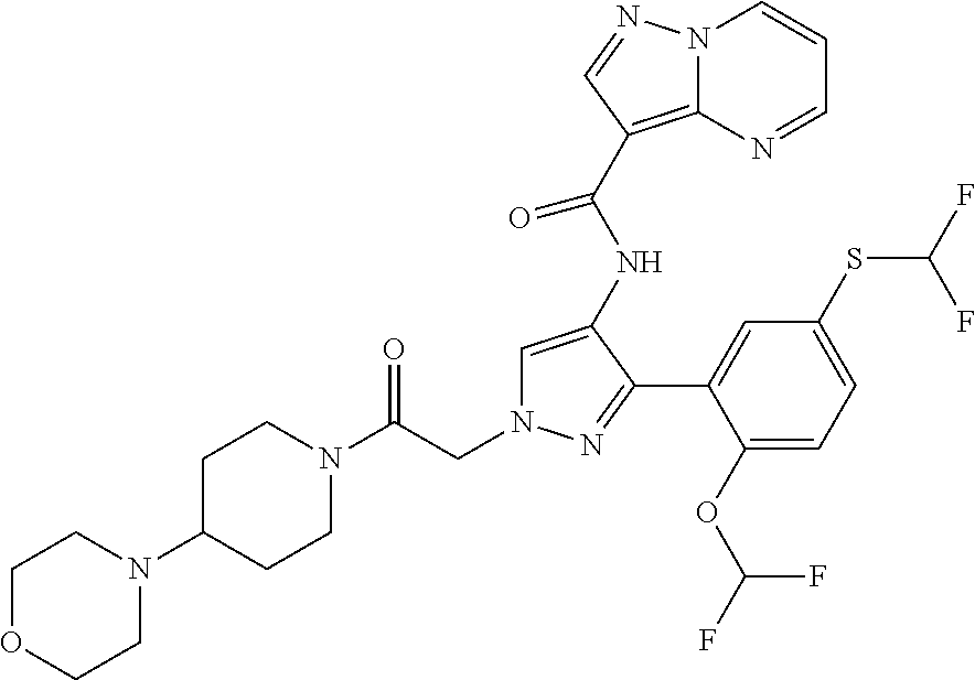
C(N1C=C(NC(C2=C3N(C=CC=N3)N=C2)=O)C(C2=CC(SC(F)F)=CC=C2OC(F)F)=N1)C(N1CCC(N2CCOCC2)CC1)=O
